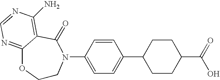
C1CN(C2=CC=C(C3CCC(C(O)=O)CC3)C=C2)C(=O)C2=C(N)N=CN=C2O1
